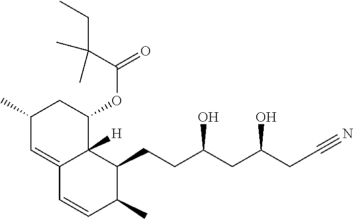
OC(CC(O)CC#N)CCC1C2([H])C(=CC(C)CC2OC(=O)C(C)(C)CC)C=CC1C
